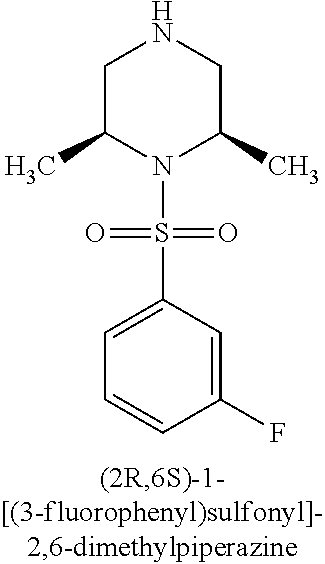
C1C(C)N(S(=O)(=O)C2=CC=CC(F)=C2)C(C)CN1
